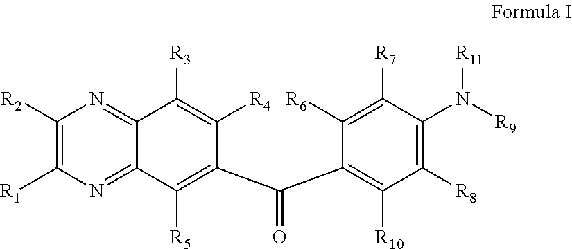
C1([R2])=C([R1])N=C2C(=N1)C([R3])=C([R4])C(C(C1=C([R10])C([R8])=C(N([R9])[R11])C([R7])=C1[R6])=O)=C2[R5]
